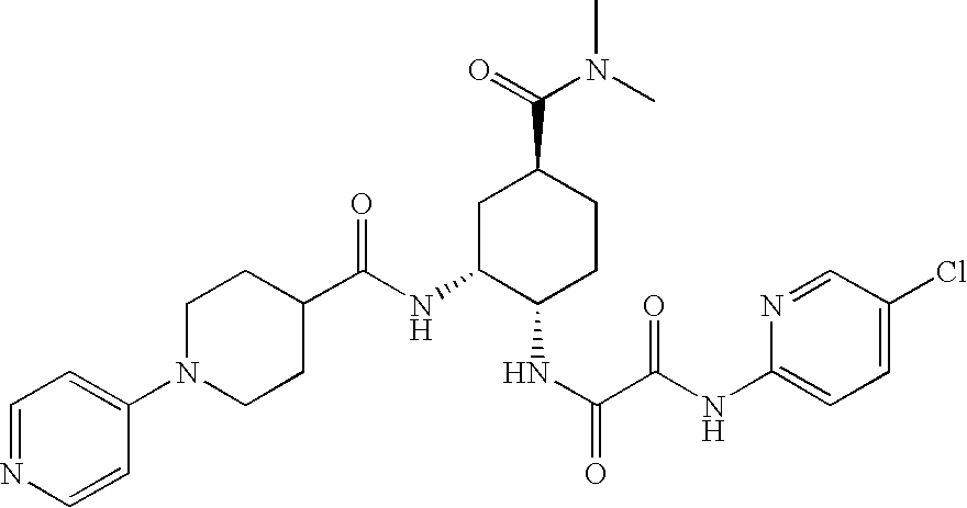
C1(C(NC2C(NC(=O)C(NC3=CC=C(Cl)C=N3)=O)CCC(C(=O)N(C)C)C2)=O)CCN(C2=CC=NC=C2)CC1
